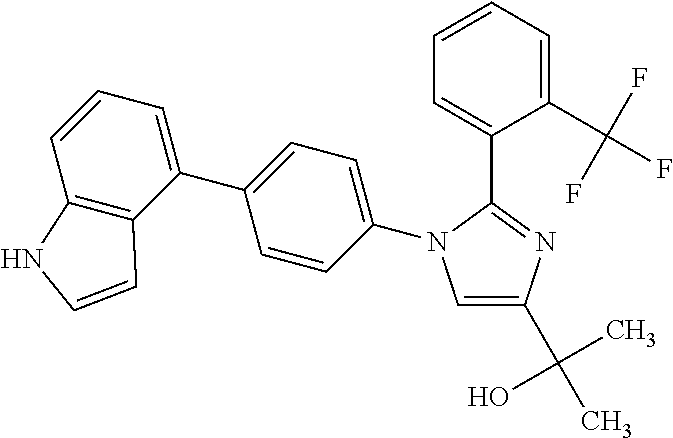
C1=C(C(C)(O)C)N=C(C2=CC=CC=C2C(F)(F)F)N1C1=CC=C(C2=CC=CC3=C2C=CN3)C=C1
